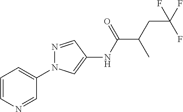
C1=CN=CC(N2N=CC(NC(=O)C(CC(F)(F)F)C)=C2)=C1
